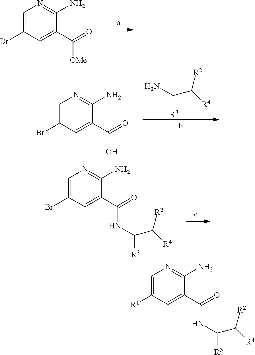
NC([R3])C([R4])[R2].C1=C(Br)C=C(C(=O)O)C(N)=N1.C1=C(Br)C=C(C(=O)[OMe])C(N)=N1.C1=C(Br)C=C(C(=O)NC([R3])C([R4])[R2])C(N)=N1.C1=C([R1])C=C(C(=O)NC([R3])C([R4])[R2])C(N)=N1
